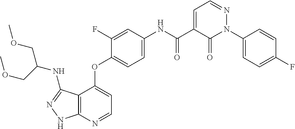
C12=C(N=CC=C1OC1=CC=C(NC(C3=CC=NN(C4=CC=C(F)C=C4)C3=O)=O)C=C1F)NN=C2NC(COC)COC
